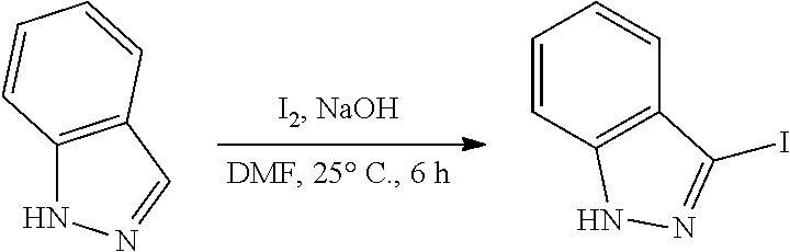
C12=C(C=NN1)C=CC=C2.IC1=NNC2=C1C=CC=C2
